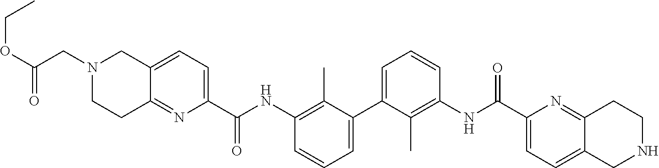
C1=CC=C(C2=CC=CC(NC(=O)C3=CC=C4C(=N3)CCN(CC(OCC)=O)C4)=C2C)C(C)=C1NC(=O)C1=CC=C2C(=N1)CCNC2
